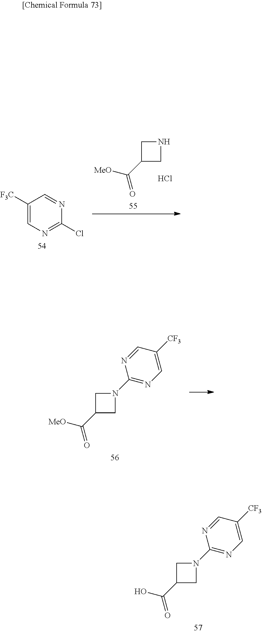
C1([F3C])=CN=C(Cl)N=C1.N1CC(C([MeO])=O)C1.Cl.C1=NC(N2CC(C([MeO])=O)C2)=NC=C1[CF3].C1=NC(N2CC(C(O)=O)C2)=NC=C1[CF3]
